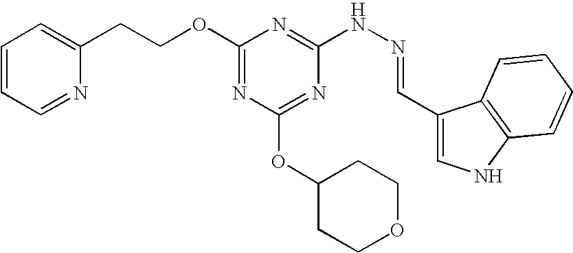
C1(OCCC2=CC=CC=N2)=NC(OC2CCOCC2)=NC(NN=CC2=CNC3=C2C=CC=C3)=N1
